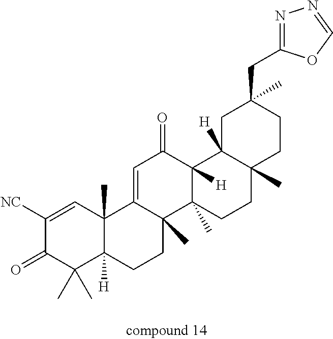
C1([NC])=CC2(C)C([H])(C(C)(C)C1=O)CCC1(C)C2=CC(=O)C2([H])C1(C)CCC1(C)C2([H])CC(CC2=NN=CO2)(C)CC1
